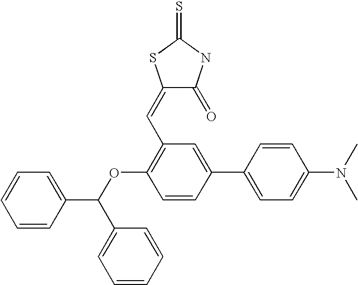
C1=CC=C(C(OC2=C(C=C3C(=O)NC(=S)S3)C=C(C3=CC=C(N(C)C)C=C3)C=C2)C2=CC=CC=C2)C=C1
